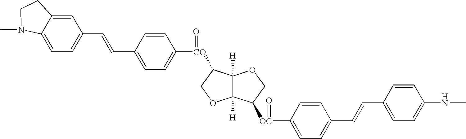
[CO](C1C2([H])C([H])(OC1)C([OC](C1=CC=C(C=CC3=CC=C(NC)C=C3)C=C1)=O)CO2)(C1=CC=C(C=CC2=CC=C3C(=C2)CCN3C)C=C1)=O
